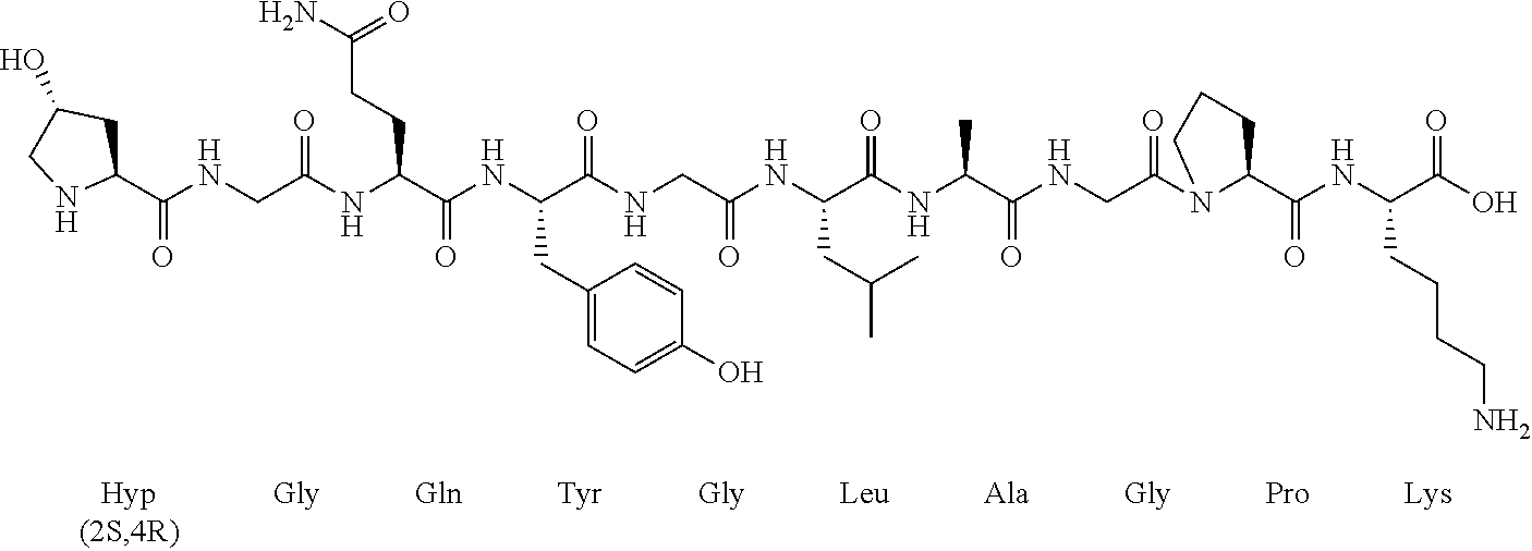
C1(C(NCC(NC(C(NC(C(NCC(NC(C(NC(C(NCC(N2C(C(NC(C(O)=O)CCCCN)=O)CCC2)=O)=O)C)=O)CC(C)C)=O)=O)CC2=CC=C(O)C=C2)=O)CCC(N)=O)=O)=O)CC(O)CN1
